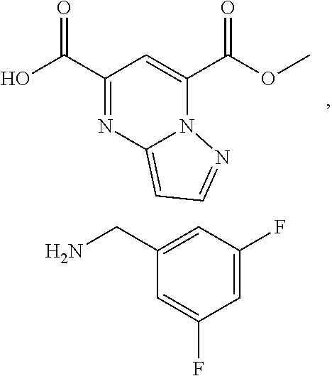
C1(C(O)=O)=NC2=CC=NN2C(C(OC)=O)=C1.C1=C(F)C=C(CN)C=C1F
